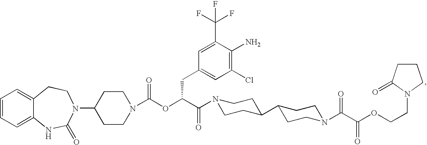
C1=CC=C2C(=C1)CCN(C1CCN(C(OC(C(=O)N3CCC(C4CCN(C(C(OCCN5C(=O)CCC5)=O)=O)CC4)CC3)CC3=CC(Cl)=C(N)C(C(F)(F)F)=C3)=O)CC1)C(=O)N2
